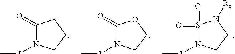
C1(=O)N(*C)CCC1.C1(=O)N(*C)CCO1.S1(=O)(=O)N(*C)CCN1[Rz]
